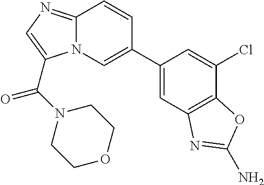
C12=NC=C(C(N3CCOCC3)=O)N1C=C(C1=CC3=C(C(Cl)=C1)OC(N)=N3)C=C2
